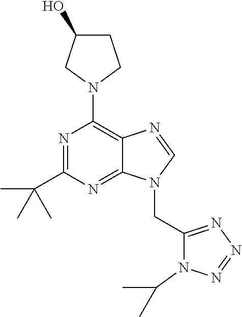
N1=C(C(C)(C)C)N=C2C(=C1N1CCC(O)C1)N=CN2CC1=NN=NN1C(C)C
